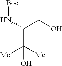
C(C([Me])([Me])O)(N[Boc])CO
